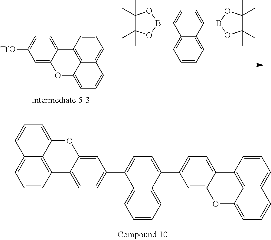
C1=C2C(=CC=C1[TfO])C1=C3C(=CC=CC3=CC=C1)O2.C1=CC=C2C(=C1)C(B1OC(C)(C)C(C)(C)O1)=CC=C2B1OC(C)(C)C(C)(C)O1.C1=C2C(=CC=C1C1=CC=C(C3=CC=C4C(=C3)OC3=CC=CC5=CC=CC4=C35)C3=CC=CC=C13)C1=C3C(=CC=CC3=CC=C1)O2
